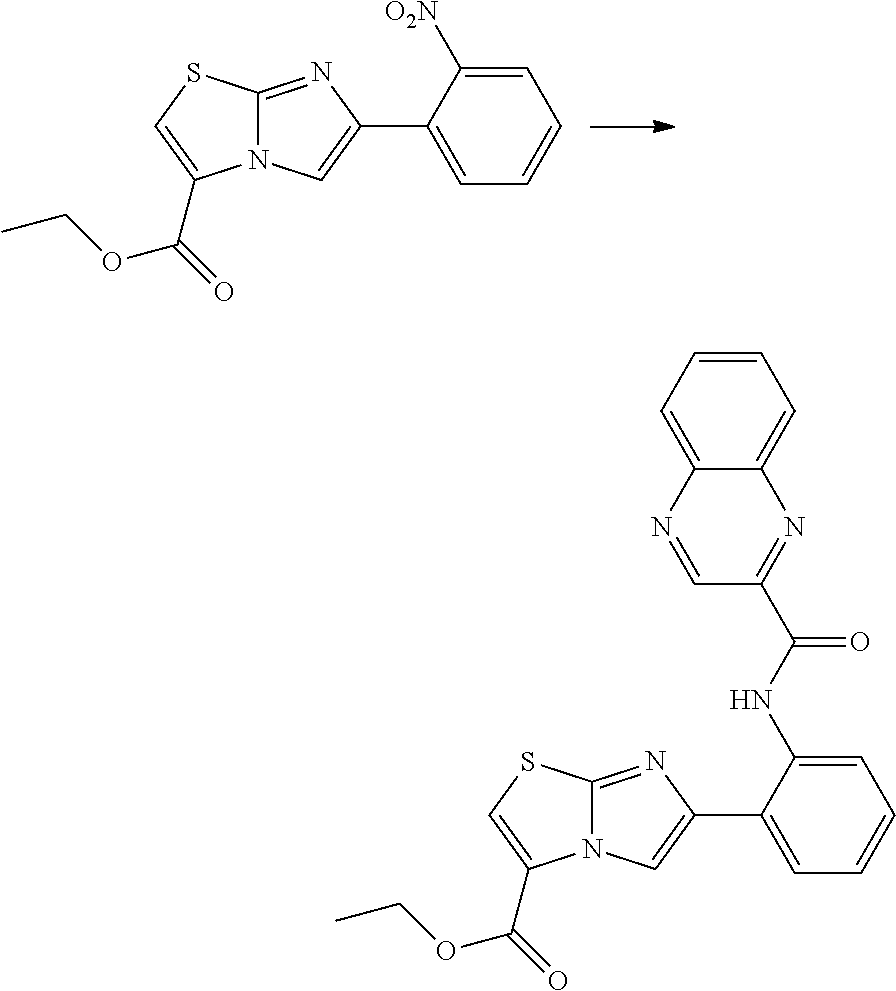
C12=NC(C3=CC=CC=C3[O2N])=CN1C(C(OCC)=O)=CS2.C12=NC(C3=CC=CC=C3NC(C3=NC4=CC=CC=C4N=C3)=O)=CN1C(C(OCC)=O)=CS2
